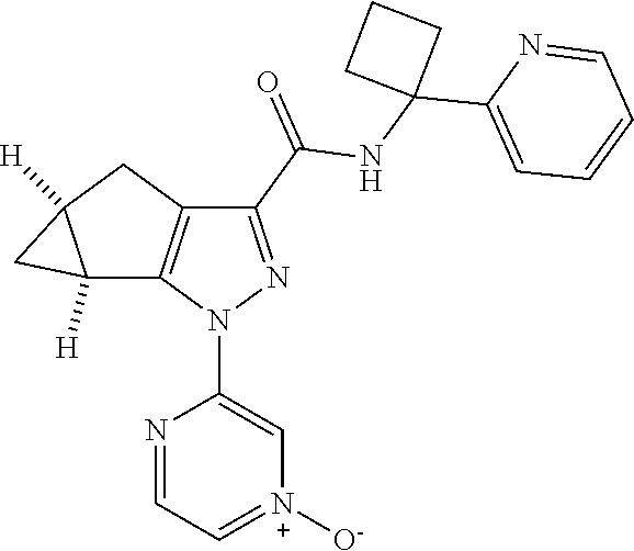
C12([H])C3=C(CC1([H])C2)C(C(=O)NC1(C2=CC=CC=N2)CCC1)=NN3C1=C[N+]([O-])=CC=N1
